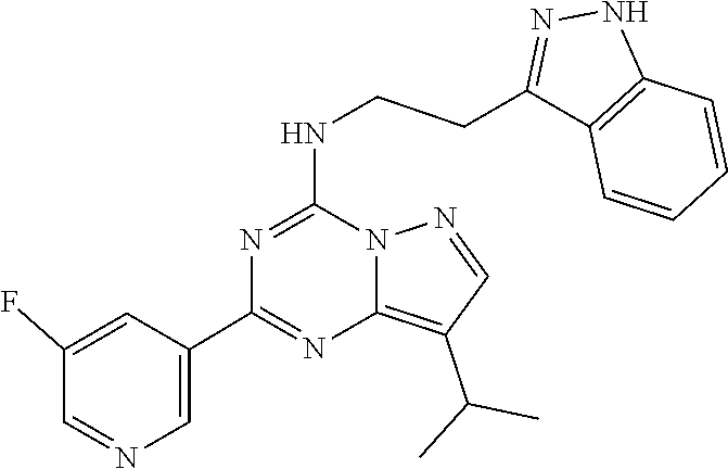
C1(C2=NC3=C(C(C)C)C=NN3C(NCCC3=NNC4=C3C=CC=C4)=N2)=CN=CC(F)=C1
